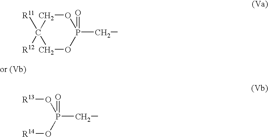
O1CC([R12])([R11])COP1(=O)CC.O([R13])P(O[R14])(=O)CC
